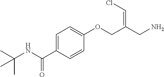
C1=C(C(NC(C)(C)C)=O)C=CC(OCC(CN)=CCl)=C1
